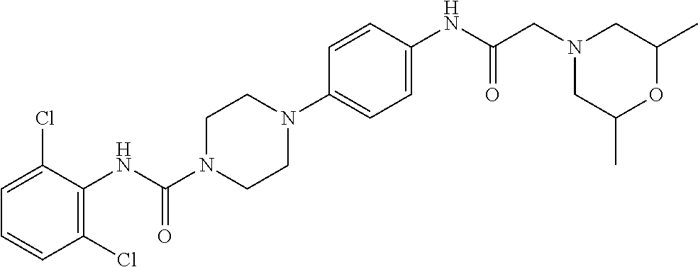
C1(Cl)=C(NC(N2CCN(C3=CC=C(NC(CN4CC(C)OC(C)C4)=O)C=C3)CC2)=O)C(Cl)=CC=C1
